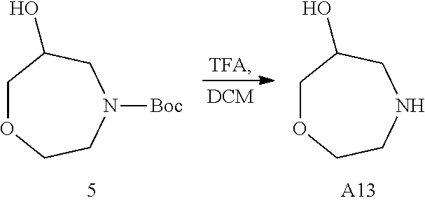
[TFA].[DCM].C1OCCN([Boc])CC1O.C1OCCNCC1O.[A13]
